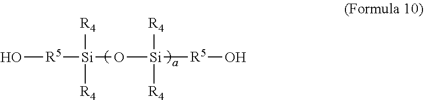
O[R5][Si]([R4])([R4])O[Si]([R4])([R4])[R5]O
